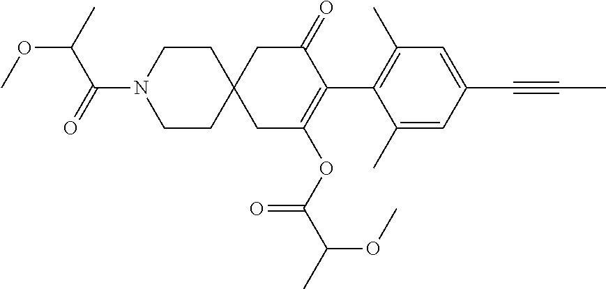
C1(C)=CC(C#CC)=CC(C)=C1C1=C(OC(C(C)OC)=O)CC2(CC1=O)CCN(C(=O)C(C)OC)CC2
